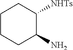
C1C(N)C([NHTs])CCC1
